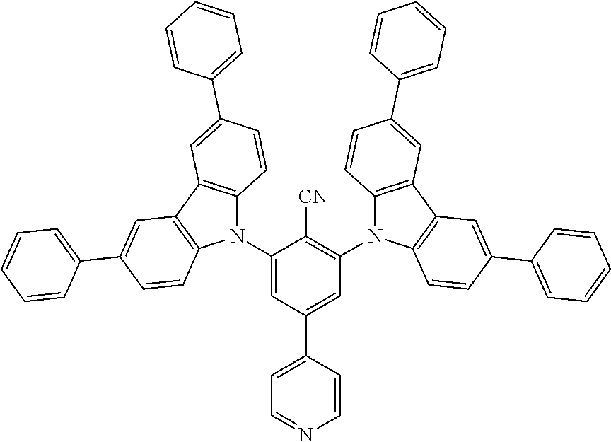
C1(N2C3=C(C4=C2C=CC(C2=CC=CC=C2)=C4)C=C(C2=CC=CC=C2)C=C3)=CC(C2=CC=NC=C2)=CC(N2C3=C(C4=C2C=CC(C2=CC=CC=C2)=C4)C=C(C2=CC=CC=C2)C=C3)=C1[CN]
